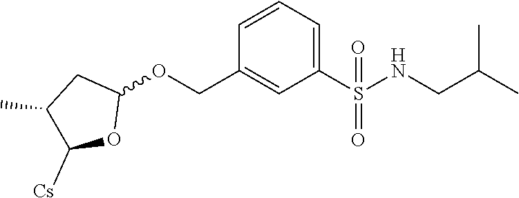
C1(C)C([Cs])OC(OCC2=CC(S(NCC(C)C)(=O)=O)=CC=C2)C1
